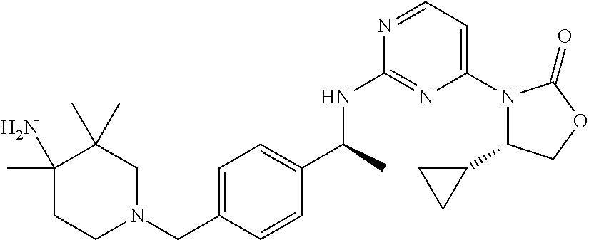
C1(C2CC2)N(C2=CC=NC(NC(C3=CC=C(CN4CC(C)(C)C(N)(C)CC4)C=C3)C)=N2)C(=O)OC1
